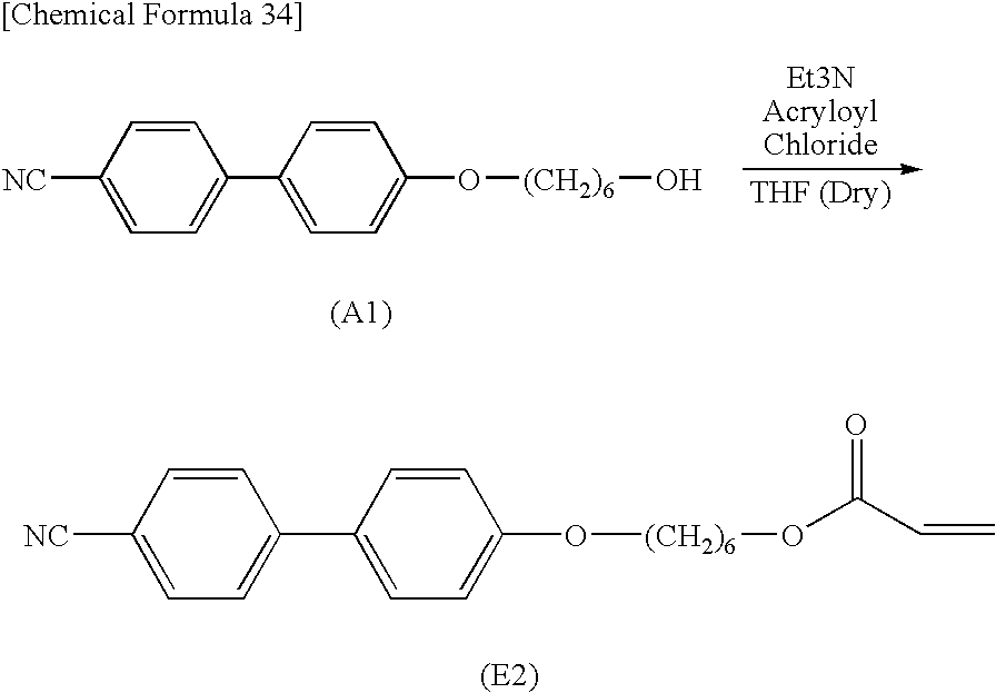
C1([NC])=CC=C(C2=CC=C(O[(CH2)6]OC(C=C)=O)C=C2)C=C1.C1([NC])=CC=C(C2=CC=C(O[(CH2)6]O)C=C2)C=C1
